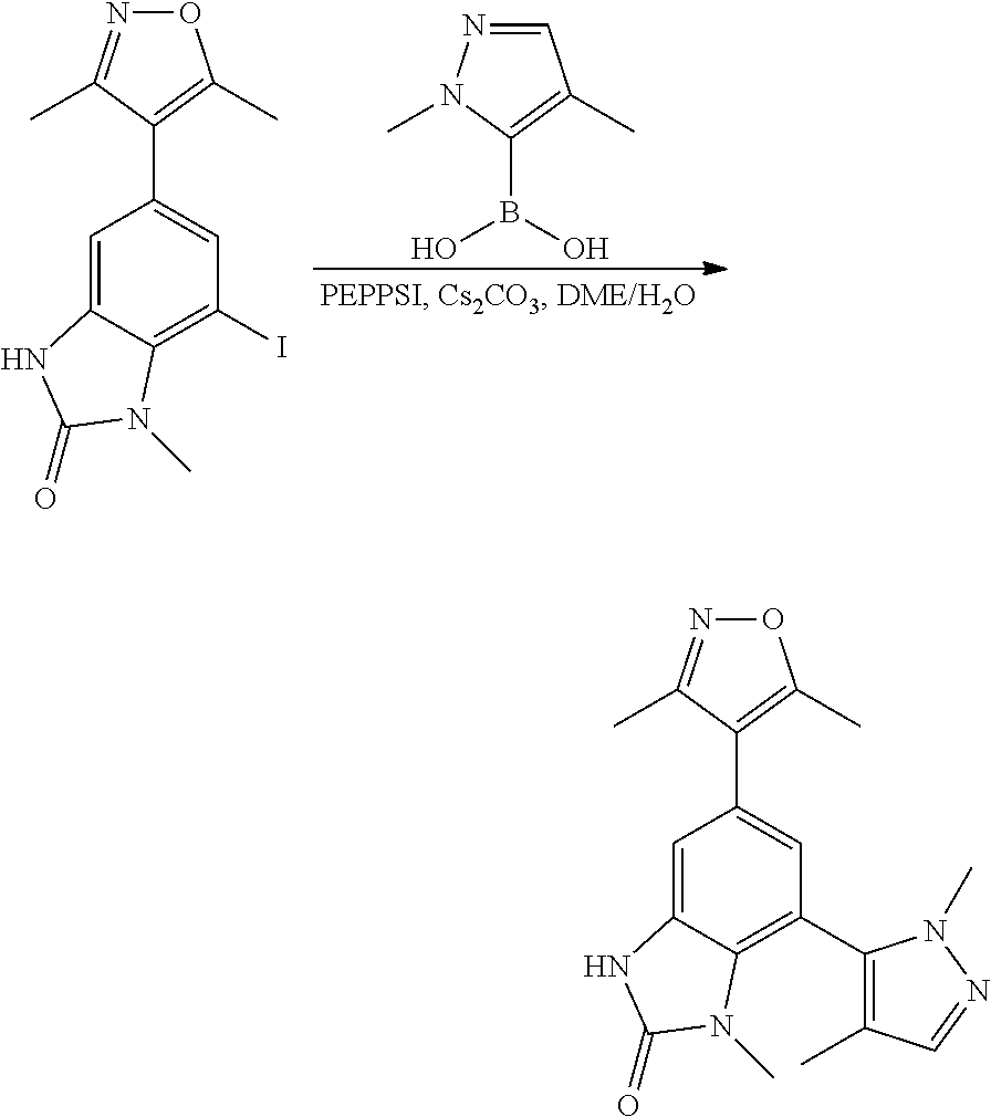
O1N=C(C)C(C2=CC(I)=C3C(=C2)NC(=O)N3C)=C1C.C1(B(O)O)=C(C)C=NN1C.O1N=C(C)C(C2=CC(C3=C(C)C=NN3C)=C3C(=C2)NC(=O)N3C)=C1C
